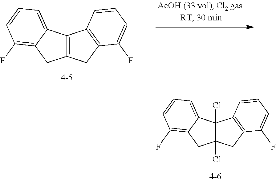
C12=C(C3=CC=CC(F)=C3C1)C1=C(C2)C(F)=CC=C1.C12(Cl)C(Cl)(C3=CC=CC(F)=C3C1)C1=C(C2)C(F)=CC=C1
